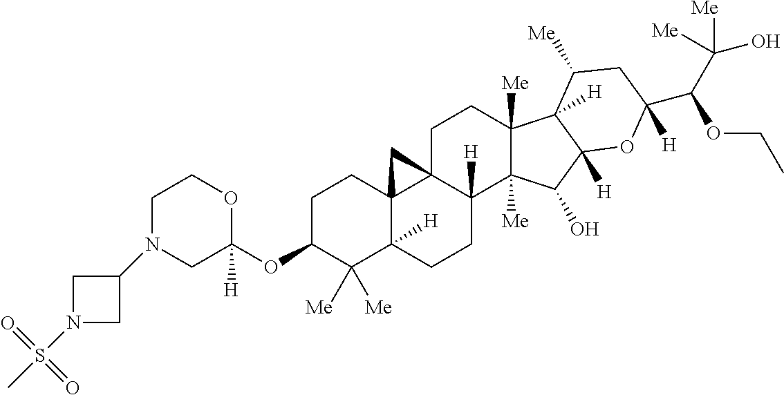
O(C1C([Me])([Me])C2([H])C3(CC1)C1(C([H])(CC2)C2([Me])C([Me])(CC1)C1([H])C([H])(C2O)OC(C(C([Me])(O)[Me])OCC)([H])CC1[Me])C3)C1([H])CN(C2CN(S(C)(=O)=O)C2)CCO1
